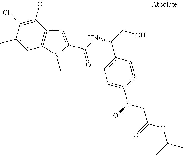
C1=C(C)C(Cl)=C(Cl)C2=C1N(C)C(C(NC(CO)C1=CC=C([S+]([O-])CC(OC(C)C)=O)C=C1)=O)=C2
